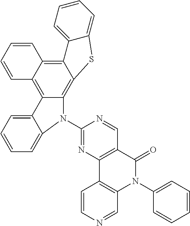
C12=C(C(=O)N(C3=CC=CC=C3)C3=C1C=CN=C3)C=NC(N1C3=C4C(=C5C(=C3C3=CC=CC=C13)C=CC=C5)C1=CC=CC=C1S4)=N2
